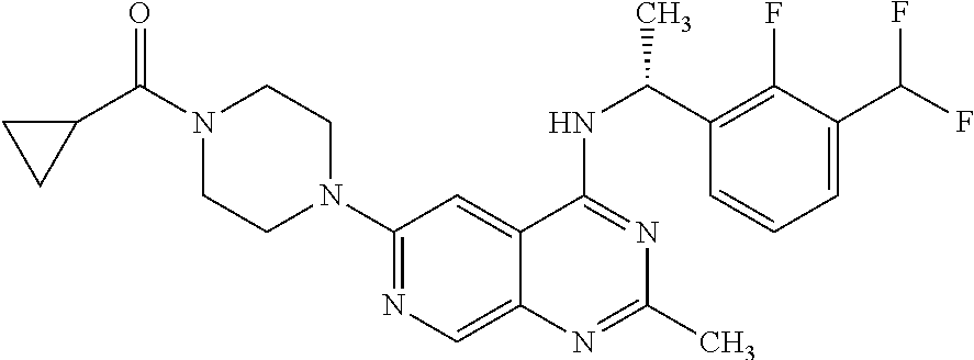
N1=C(NC(C2=C(F)C(C(F)F)=CC=C2)C)C2=CC(N3CCN(C(C4CC4)=O)CC3)=NC=C2N=C1C
